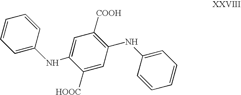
C1(NC2=CC([COOH])=C(NC3=CC=CC=C3)C=C2[HOOC])=CC=CC=C1
